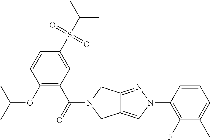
O(C1=C(C(=O)N2CC3=CN(C4=C(F)C(C)=CC=C4)N=C3C2)C=C(S(C(C)C)(=O)=O)C=C1)C(C)C
